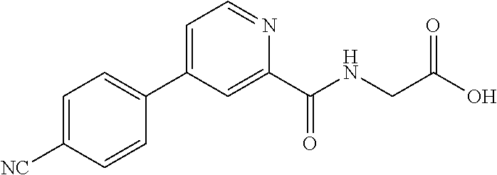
C1=C(C2=CC=C([NC])C=C2)C=C(C(NCC(O)=O)=O)N=C1
